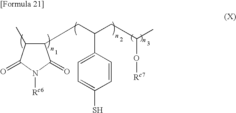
C1(CC(C2=CC=C(S)C=C2)CC(C)O[Rc7])C(C)C(=O)N([Rc6])C1=O
